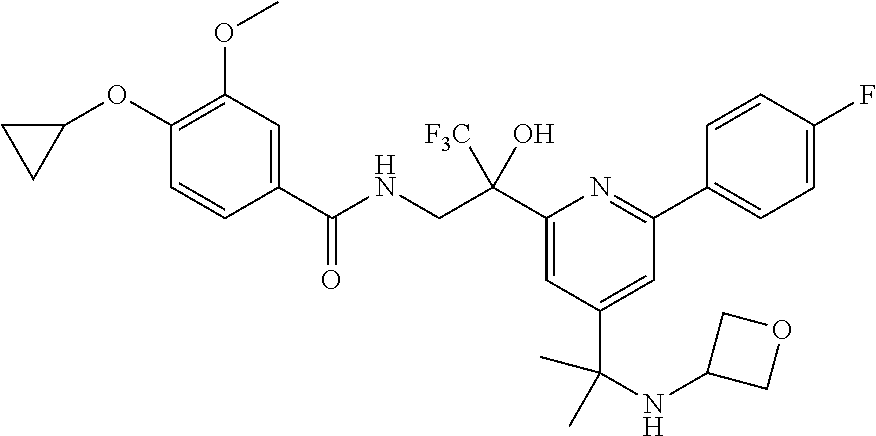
C1(OC2CC2)=C(OC)C=C(C(NCC(C2=CC(C(NC3COC3)(C)C)=CC(C3=CC=C(F)C=C3)=N2)([F3C])O)=O)C=C1
